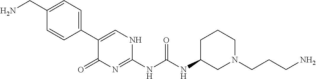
C1(CN)=CC=C(C2=CNC(NC(NC3CN(CCCN)CCC3)=O)=NC2=O)C=C1
